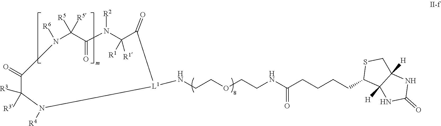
[L1]1(NCCOCCNC(CCCCC2C3([H])C([H])(CS2)NC(=O)N3)=O)C(=O)C([R1])([R1])N([R2])C(=O)C([R5])([R5])N([R6])C(=O)C([R3])([R3])N1[R4]
